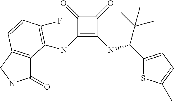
C1(=O)C(NC2=C(F)C=CC3=C2C(=O)NC3)=C(NC(C(C)(C)C)C2=CC=C(C)S2)C1=O
